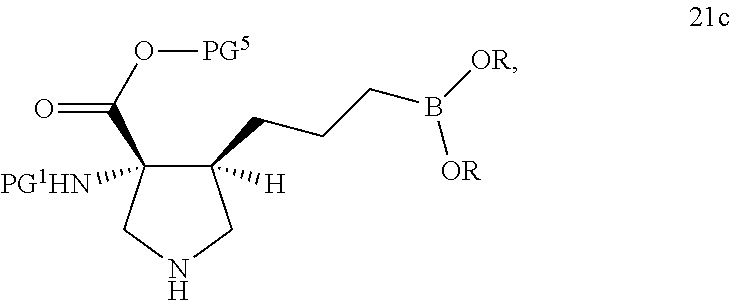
C1(CCCB([OR])[OR])([H])C(C(O[PG5])=O)([PG1HN])CNC1
